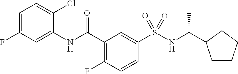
C1=C(F)C=C(NC(C2=C(F)C=CC(S(NC(C)C3CCCC3)(=O)=O)=C2)=O)C(Cl)=C1
